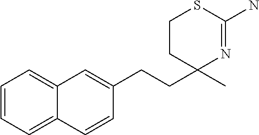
C1=CC=C2C(=C1)C=C(CCC1(C)N=C(N)SCC1)C=C2
